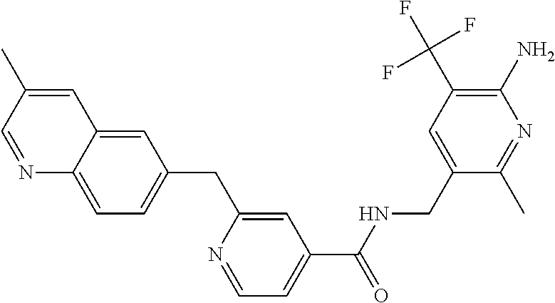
C1=C(C)C=NC2=CC=C(CC3=CC(C(NCC4=CC(C(F)(F)F)=C(N)N=C4C)=O)=CC=N3)C=C12
